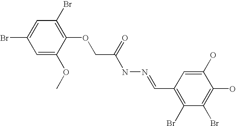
C1(OCC(NN=CC2=C(Br)C(Br)=C(O)C(O)=C2)=O)=C(Br)C=C(Br)C=C1OC
